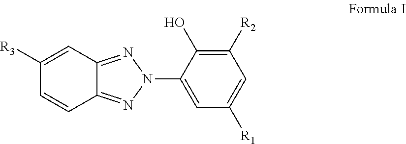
C1=CC2=NN(C3=CC([R1])=CC([R2])=C3O)N=C2C=C1[R3]
